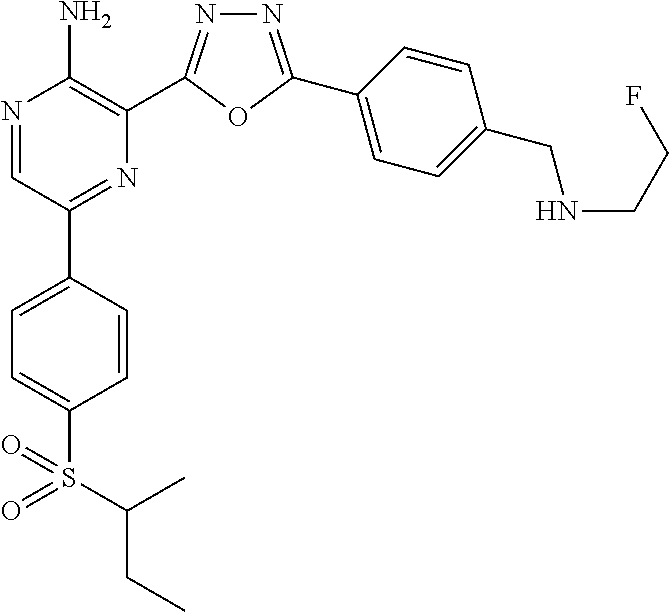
N1=C(C2=CC=C(CNCCF)C=C2)OC(C2=C(N)N=CC(C3=CC=C(S(=O)(=O)C(CC)C)C=C3)=N2)=N1
